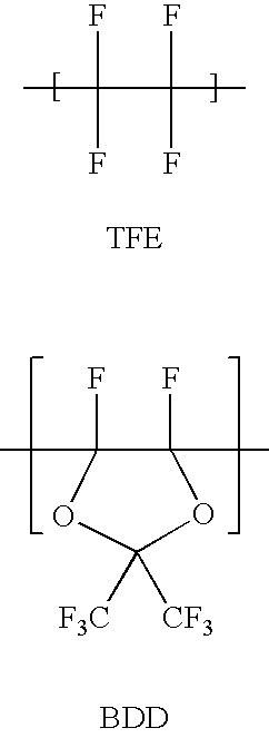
CC(F)(F)C(F)(F)C.CC1(F)C(F)(C)OC([F3C])([CF3])O1.[BDD]
